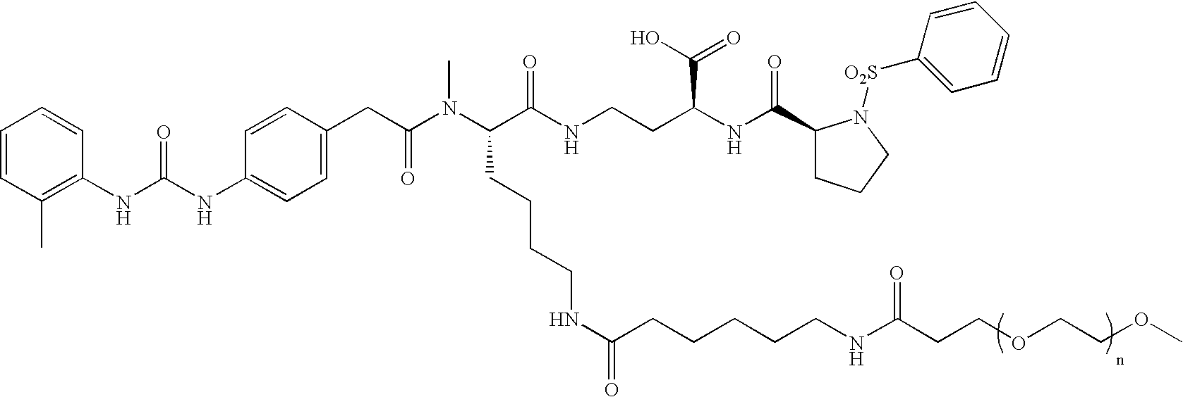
C(C(O)=O)(NC(=O)C1CCCN1[O2S]C1=CC=CC=C1)CCNC(C(N(C(CC1=CC=C(NC(NC2=C(C)C=CC=C2)=O)C=C1)=O)C)CCCCNC(=O)CCCCCNC(CCOCCOC)=O)=O
